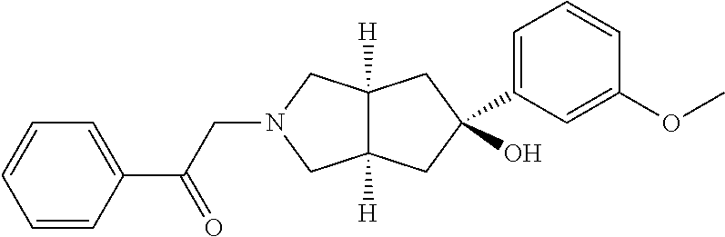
C(N1CC2([H])C([H])(C1)CC(O)(C1=CC=CC(OC)=C1)C2)C(C1=CC=CC=C1)=O
